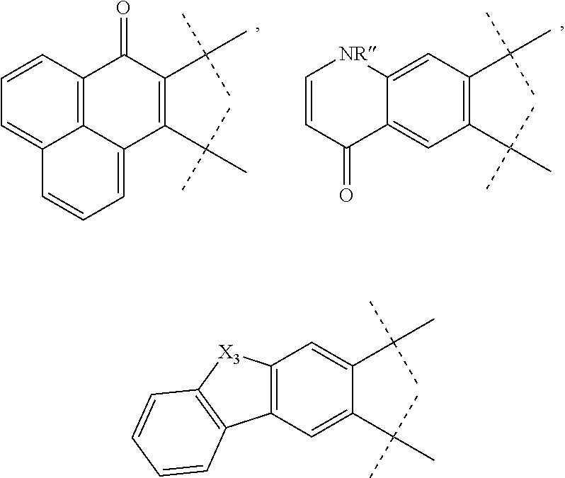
C12=C3C=CC=C1C=CC=C2C(C(C)(C)C)=C(C(C)(C)C)C3=O.C12=CC(C(C)(C)C)=C(C(C)(C)C)C=C1[NR]C=CC2=O.C12=C(C=C(C(C)(C)C)C(C(C)(C)C)=C1)[X3]C1=C2C=CC=C1
